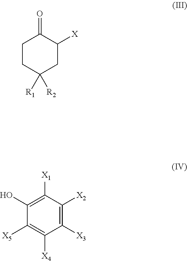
C1CC([R1])([R2])CC([X])C1=O.C1([X3])=C([X2])C([X1])=C(O)C([X5])=C1[X4]
